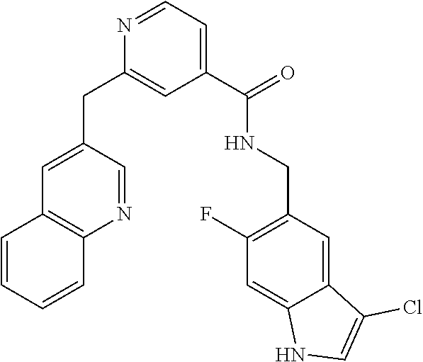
C1(C(NCC2=C(F)C=C3C(=C2)C(Cl)=CN3)=O)=CC=NC(CC2=CC3=C(N=C2)C=CC=C3)=C1
